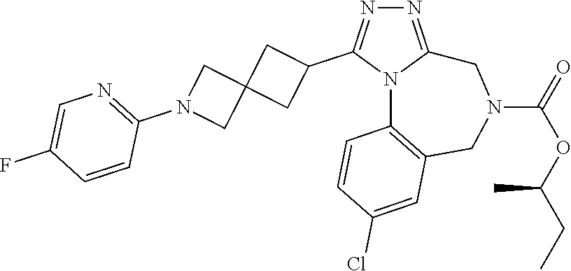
N1=C2N(C(C3CC4(C3)CN(C3=NC=C(F)C=C3)C4)=N1)C1=C(CN(C(=O)OC(CC)C)C2)C=C(Cl)C=C1
